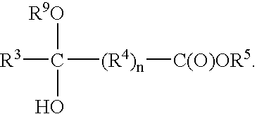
C([(R4)n][C(O)OR5])([R3])([R9O])O
